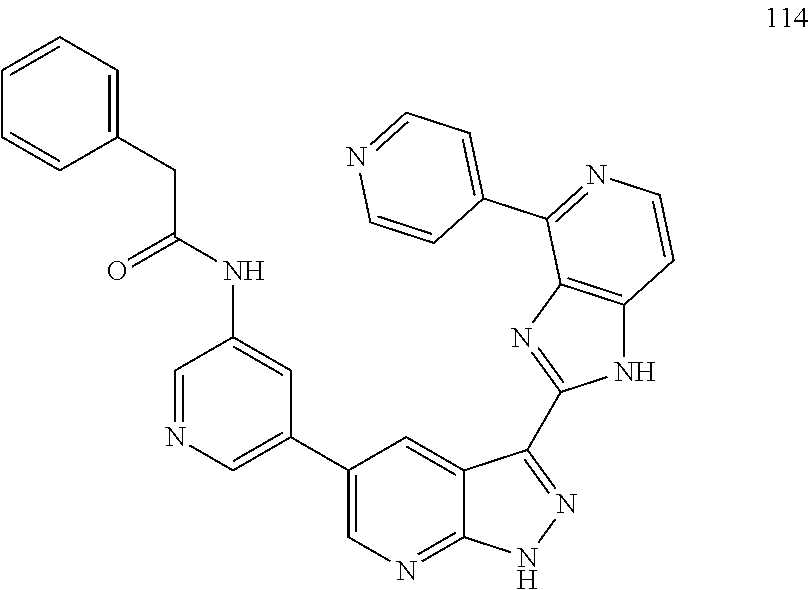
C1(C2=CN=CC(NC(CC3=CC=CC=C3)=O)=C2)=CN=C2C(=C1)C(C1=NC3=C(N1)C=CN=C3C1=CC=NC=C1)=NN2
